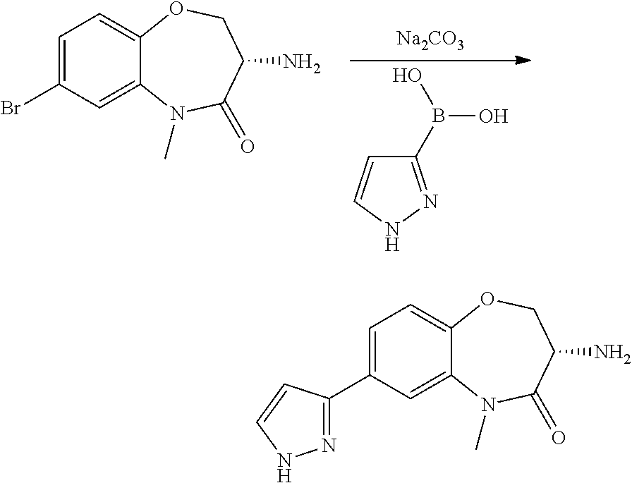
C1(B(O)O)=NNC=C1.[Na2CO3].C1=C(Br)C=C2C(=C1)OCC(N)C(=O)N2C.C1=C(C2=NNC=C2)C=C2C(=C1)OCC(N)C(=O)N2C
